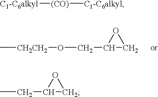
C[CH2CH2]OCC1OC1.[C1-C6alkyl][(CO)][C1-C6alkyl].CCC1OC1
